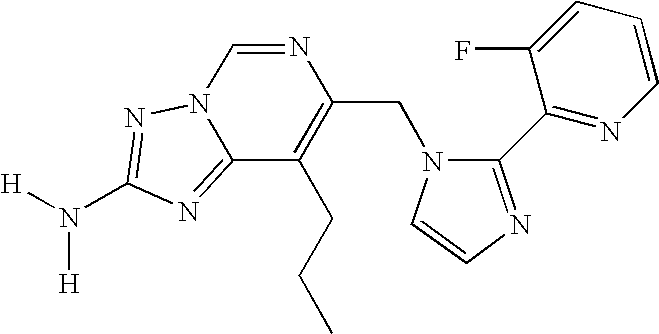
N1=CN2C(=NC(N([H])[H])=N2)C(CCC)=C1CN1C(C2=NC=CC=C2F)=NC=C1
